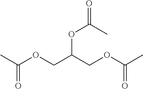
C(=O)(OCC(OC(C)=O)COC(=O)C)C
